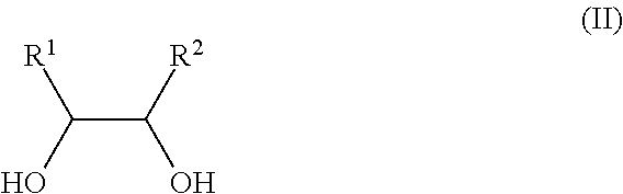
C(C([R2])O)(O)[R1]
